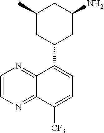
C1=CN=C2C(=N1)C(C1CC(N)CC(C)C1)=CC=C2[CF3]
